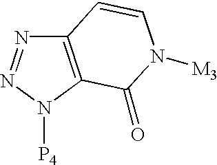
C12=C(N([P4])N=N1)C(=O)N([M3])C=C2
